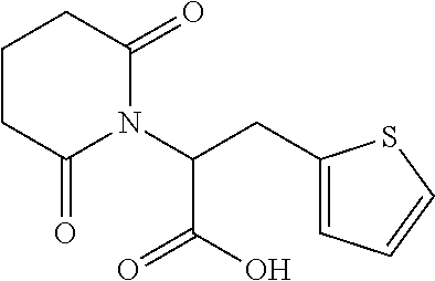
C(C(N1C(=O)CCCC1=O)C(=O)O)C1=CC=CS1
